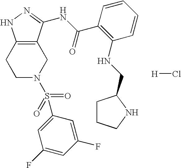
C1C2=C(CCN1S(=O)(=O)C1=CC(F)=CC(F)=C1)NN=C2NC(C1=C(NCC2CCCN2)C=CC=C1)=O.[H]Cl
